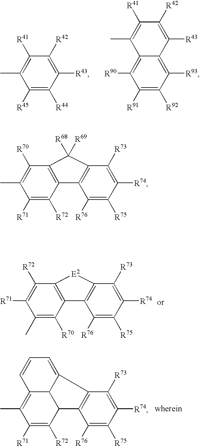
C1([R45])=C([R44])C([R43])=C([R42])C([R41])=C1C.C1([R91])=C([R92])C([R93])=C2C(=C1[R90])C(C)=C([R41])C([R42])=C2[R43].C1(C)=C([R70])C2=C(C([R72])=C1[R71])[E2]C1=C2C([R76])=C([R75])C([R74])=C1[R73].C1=C2C3C(=C(C)C([R71])=C([R72])C3C3=C2C([R73])=C([R74])C([R75])=C3[R76])C=C1.C1([R71])=C([R72])C2=C(C([R70])=C1C)C([R68])([R69])C1=C2C([R76])=C([R75])C([R74])=C1[R73]
